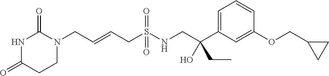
N1C(=O)CCN(CC=CCS(NCC(C2=CC=CC(OCC3CC3)=C2)(CC)O)(=O)=O)C1=O
